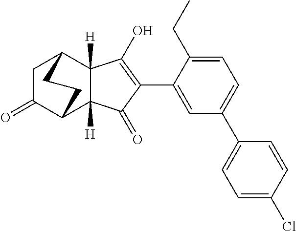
C1C(=O)C2C3([H])C([H])(C1CC2)C(O)=C(C1=CC(C2=CC=C(Cl)C=C2)=CC=C1CC)C3=O
